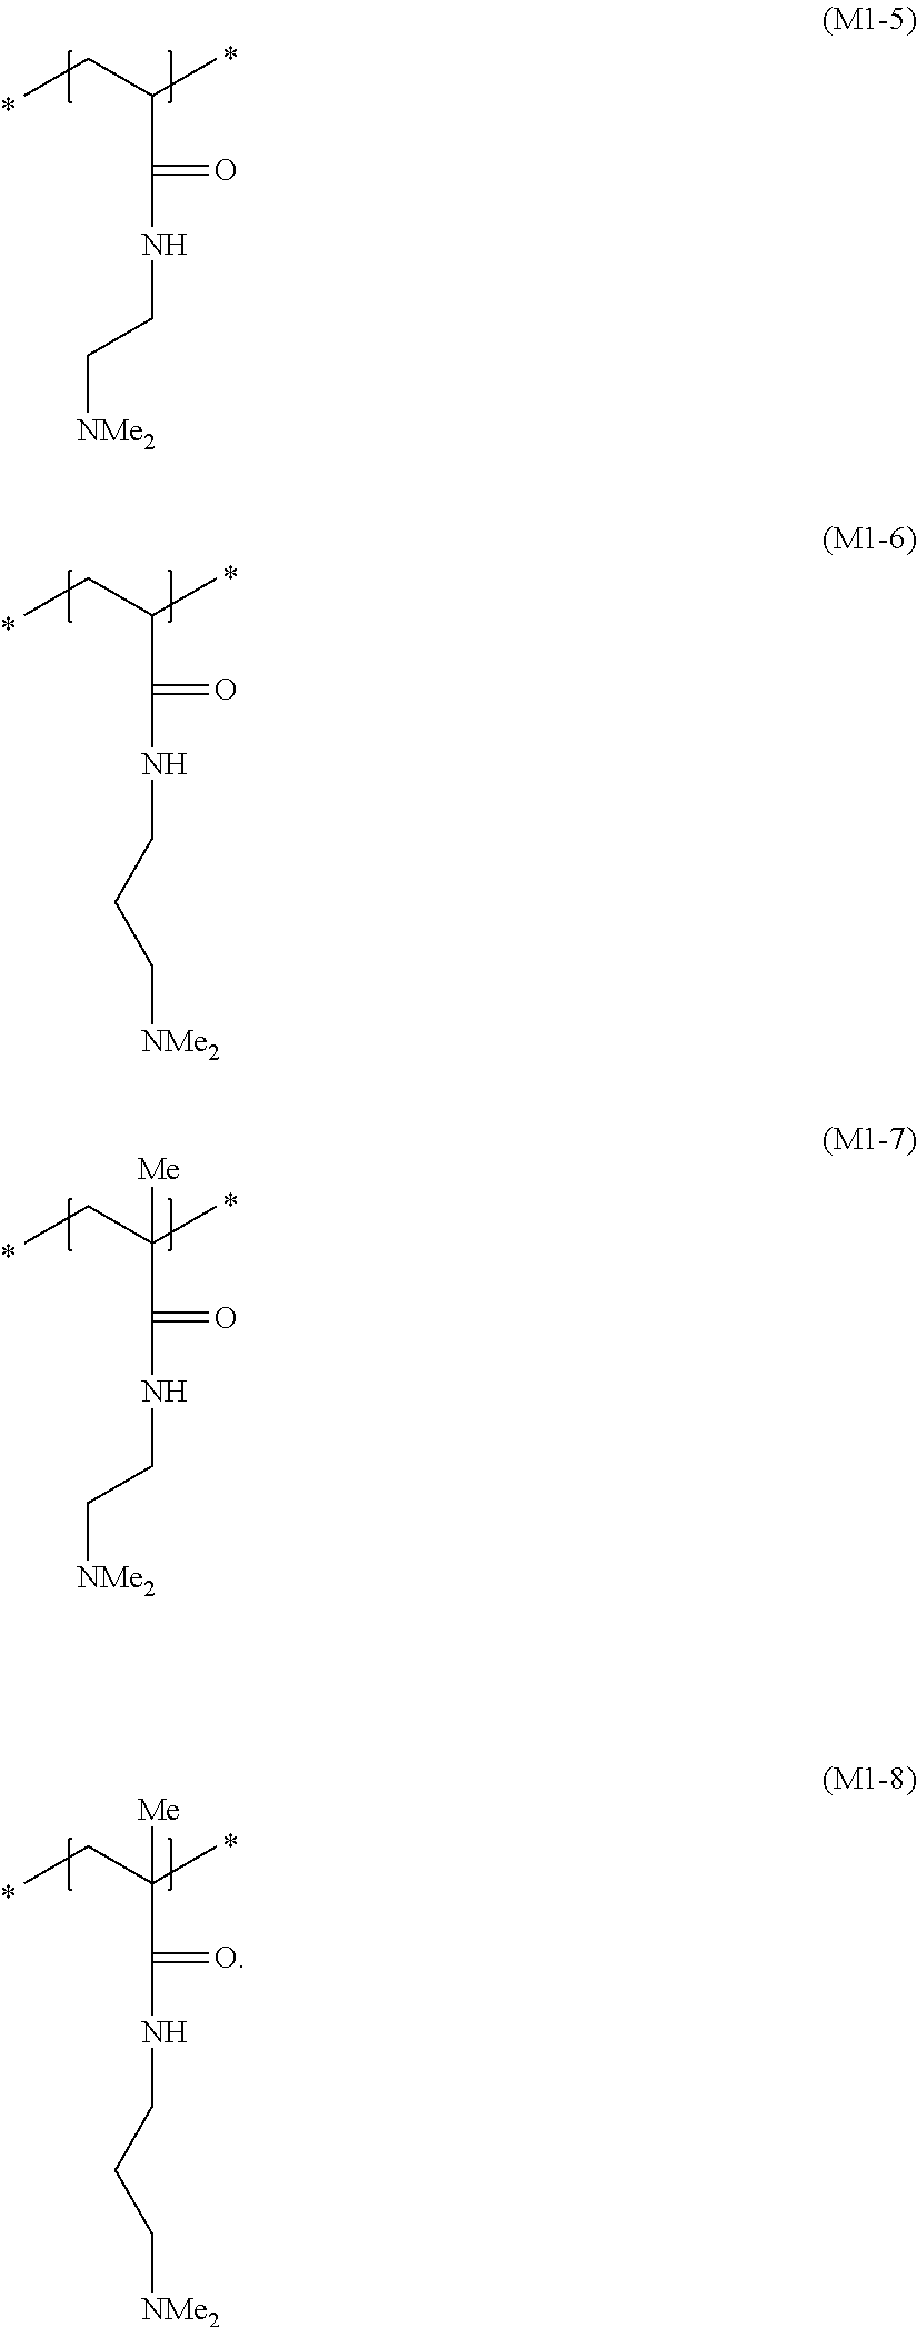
CCC(C)C(NCC[NMe2])=O.CCC(C)C(NCCC[NMe2])=O.CCC(C)(C(NCC[NMe2])=O)[Me].CCC(C)(C(NCCC[NMe2])=O)[Me]
